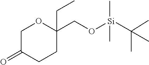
C1C(=O)CCC(CC)(CO[Si](C(C)(C)C)(C)C)O1
